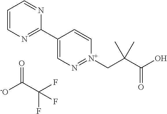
C1=CN=C(C2=CN=[N+](CC(C(=O)O)(C)C)C=C2)N=C1.O=C([-O])C(F)(F)F
